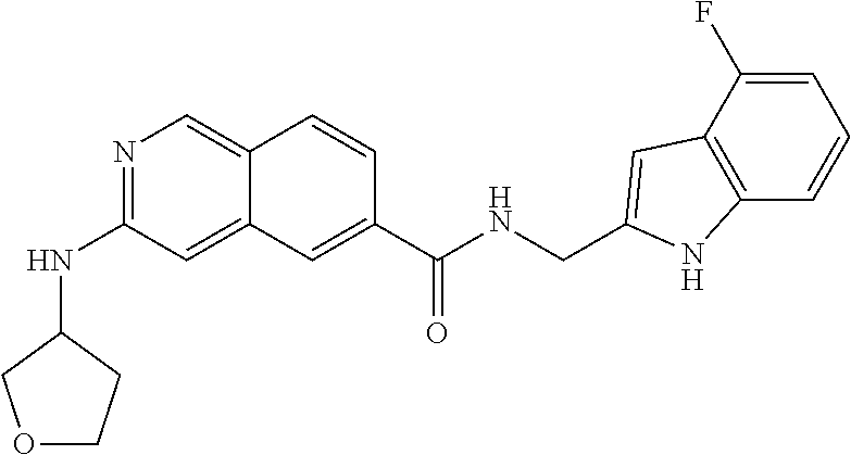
N1=C(NC2COCC2)C=C2C(=C1)C=CC(C(NCC1=CC3=C(C=CC=C3F)N1)=O)=C2
